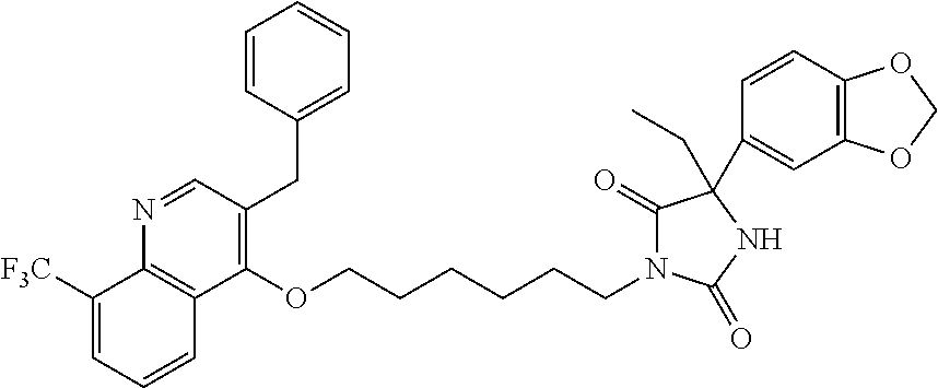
C1(OCCCCCCN2C(=O)C(C3=CC4=C(C=C3)OCO4)(CC)NC2=O)=C(CC2=CC=CC=C2)C=NC2=C1C=CC=C2[F3C]
